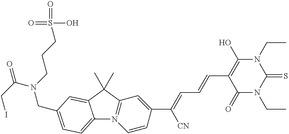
C1(C=CC=C(C2=CC3=N(C=C2)C2=CC=C(CN(C(=O)CI)CCCS(=O)(O)=O)C=C2C3(C)C)[CN])=C(O)N(CC)C(=S)N(CC)C1=O
